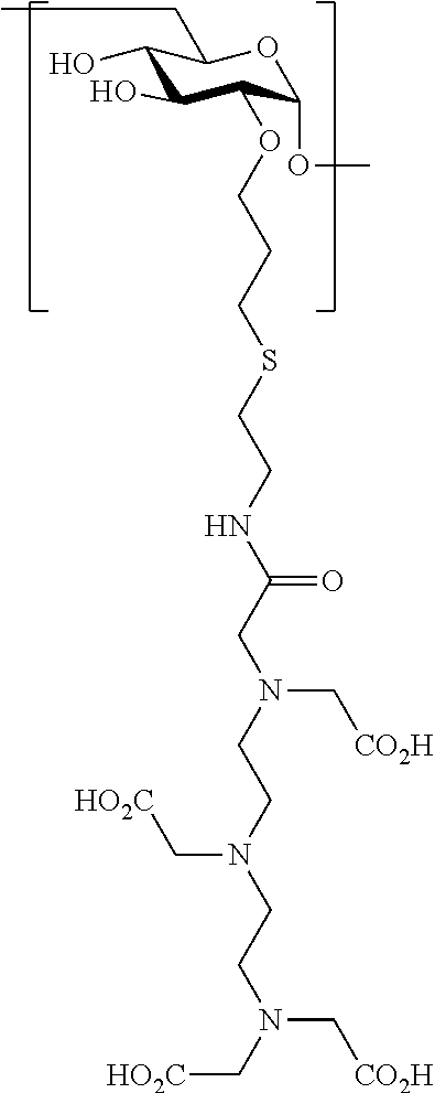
C1(O)C(O)C(OCCCSCCNC(CN(CCN(CCN(C[HO2C])C[CO2H])C[HO2C])C[CO2H])=O)C(OC)OC1CC
